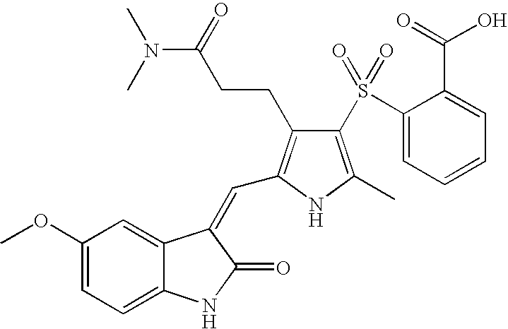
C1(OC)=CC=C2C(=C1)C(=CC1=C(CCC(N(C)C)=O)C(S(C3=CC=CC=C3C(O)=O)(=O)=O)=C(C)N1)C(=O)N2
